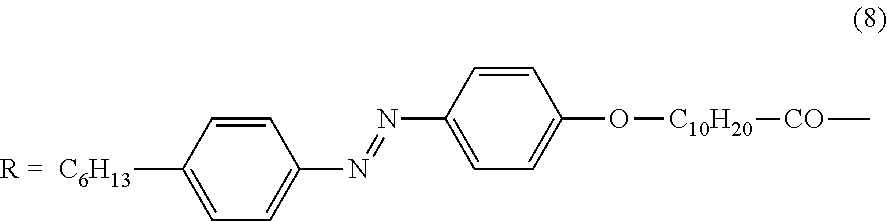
[C6H13]C1=CC=C(N=NC2=CC=C(O[C10H20][CO]C)C=C2)C=C1
